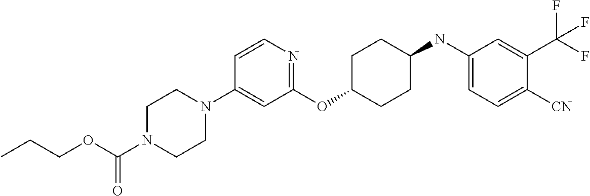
C1(OC2CCC(NC3=CC=C([CN])C(C(F)(F)F)=C3)CC2)=NC=CC(N2CCN(C(OCCC)=O)CC2)=C1
